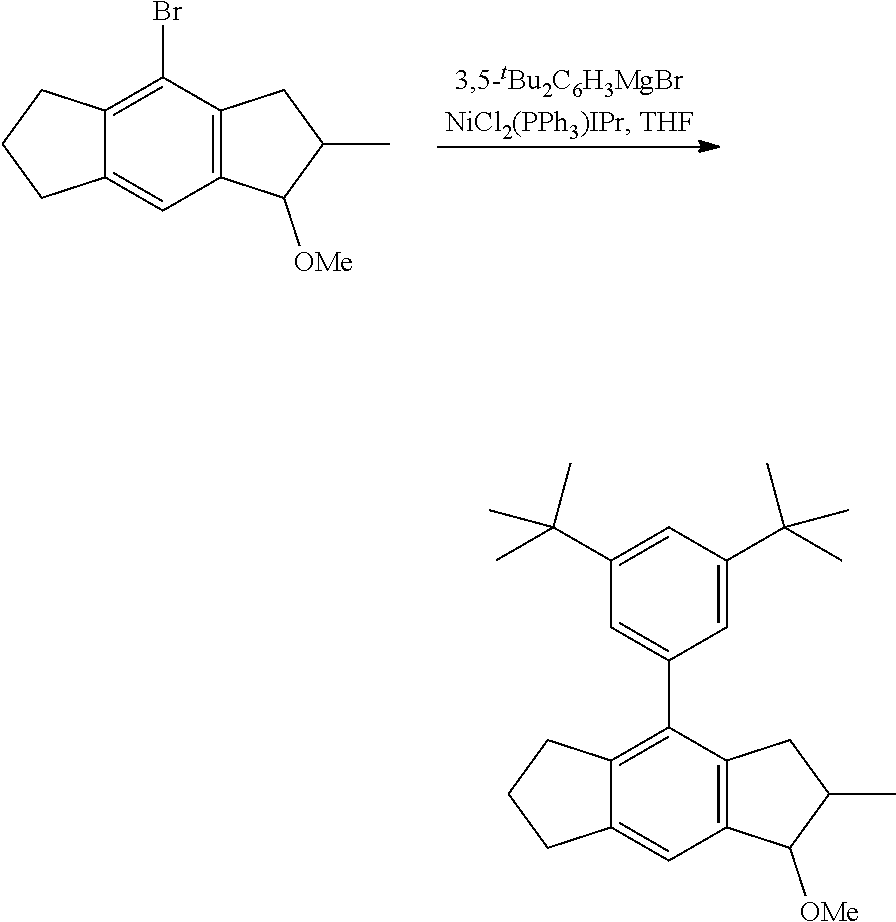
C12=C(C(Br)=C3C(=C1)CCC3)CC(C)C2[OMe].C12=C(C(C3=CC(C(C)(C)C)=CC(C(C)(C)C)=C3)=C3C(=C1)CCC3)CC(C)C2[OMe]
